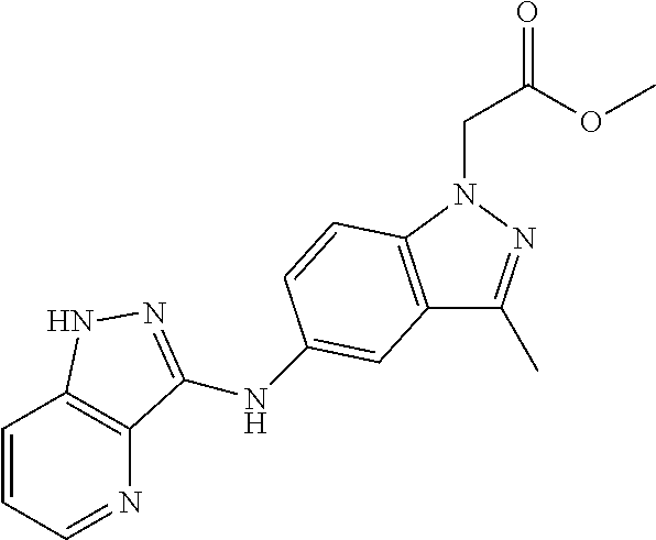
N1=CC=CC2=C1C(NC1=CC3=C(N(CC(=O)OC)N=C3C)C=C1)=NN2
